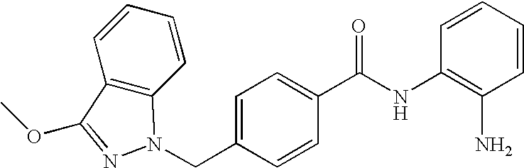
C12=C(C=CC=C1)N(CC1=CC=C(C(NC3=C(N)C=CC=C3)=O)C=C1)N=C2OC
